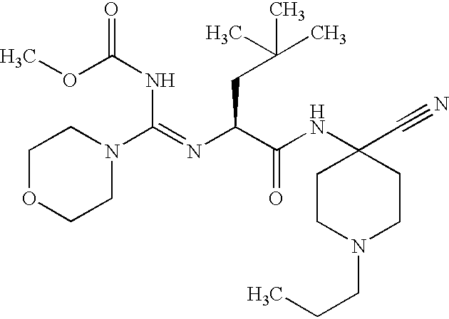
C1OCCN(C(=NC(C(NC2(C#N)CCN(CCC)CC2)=O)CC(C)(C)C)NC(OC)=O)C1
